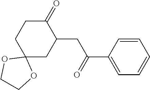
C1(=O)CCC2(CC1CC(=O)C1=CC=CC=C1)OCCO2
